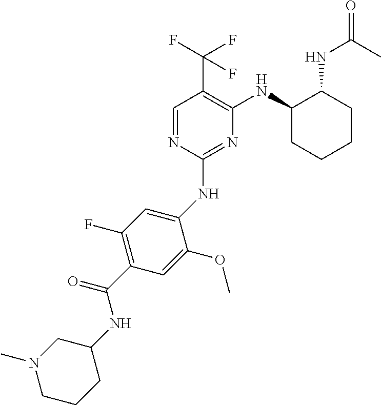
C1(NC2=CC(F)=C(C(NC3CN(C)CCC3)=O)C=C2OC)=NC(NC2CCCCC2NC(C)=O)=C(C(F)(F)F)C=N1
